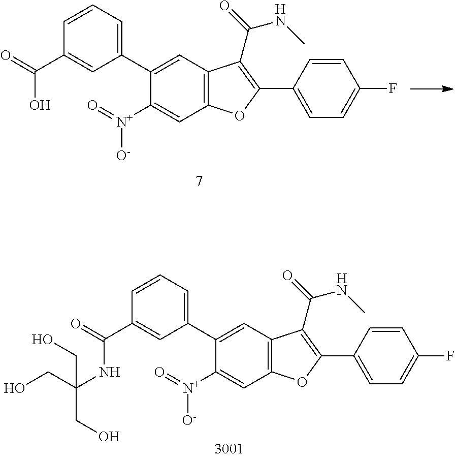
C1(C2=CC=CC(C(=O)O)=C2)=CC2=C(C=C1[N+](=O)[O-])OC(C1=CC=C(F)C=C1)=C2C(=O)NC.C1(C2=CC=CC(C(=O)NC(CO)(CO)CO)=C2)=CC2=C(C=C1[N+](=O)[O-])OC(C1=CC=C(F)C=C1)=C2C(=O)NC
